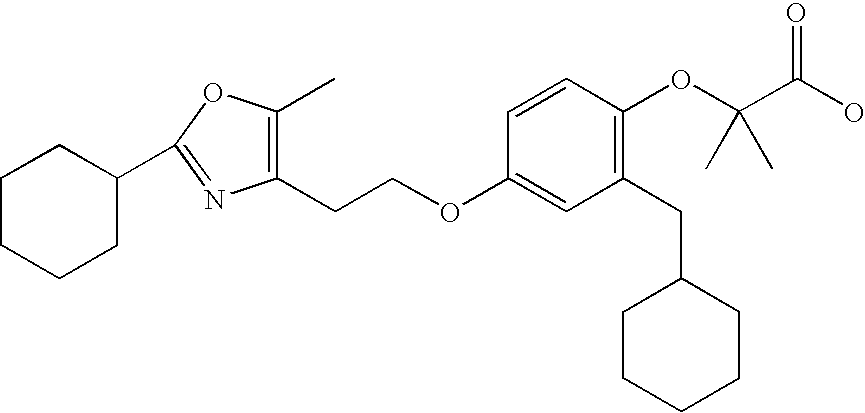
O(C(C(O)=O)(C)C)C1=C(CC2CCCCC2)C=C(OCCC2=C(C)OC(C3CCCCC3)=N2)C=C1
